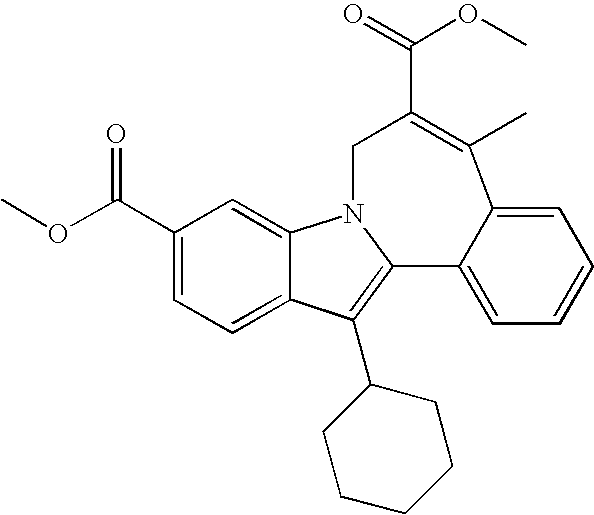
O(C(=O)C1=C(C)C2=CC=CC=C2C2=C(C3CCCCC3)C3=CC=C(C(=O)OC)C=C3N2C1)C
